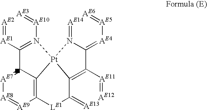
[AE2]=[AE1]C1=N([AE10]=[AE3])[Pt]23N(=[AE14])C(=[AE4][AE5]=[AE6])C([AE11]=[AE12])=C2C(=[AE13])[LE1]C2=C3C1=[AE7][AE8]=[AE9]2
